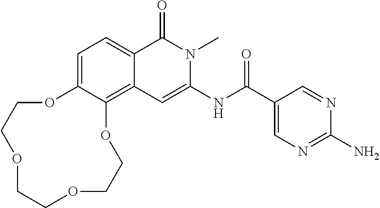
C1=C2C(=C3C(=C1)C(=O)N(C)C(NC(=O)C1=CN=C(N)N=C1)=C3)OCCOCCOCCO2
